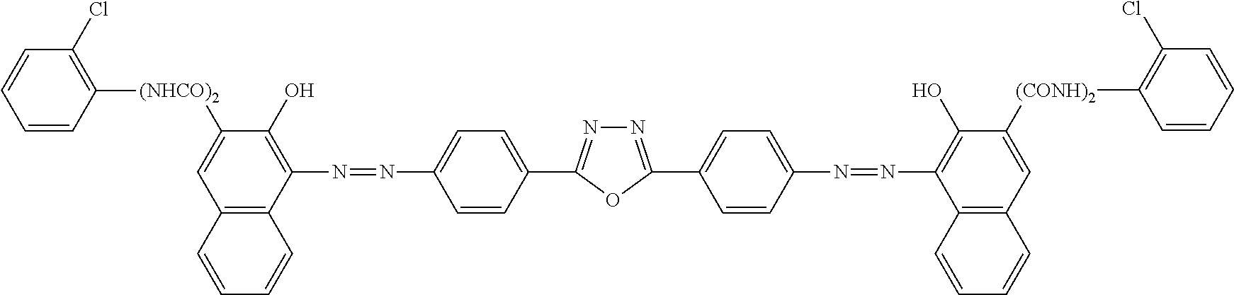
C1=C([(NHCO)2]C2=C(Cl)C=CC=C2)C(O)=C(N=NC2=CC=C(C3=NN=C(C4=CC=C(N=NC5=C(O)C([(CONH)2]C6=C(Cl)C=CC=C6)=CC6=C5C=CC=C6)C=C4)O3)C=C2)C2=C1C=CC=C2
